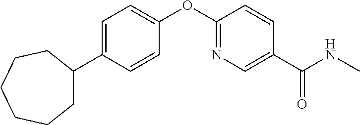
C1=C(C2CCCCCC2)C=CC(OC2=NC=C(C(NC)=O)C=C2)=C1
